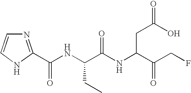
N1=C(C(NC(C(NC(C(CF)=O)CC(O)=O)=O)CC)=O)NC=C1
